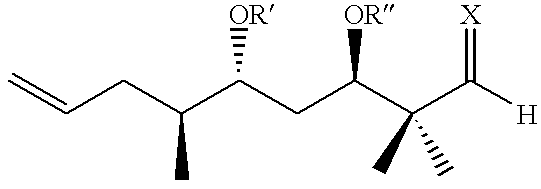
C=CCC(C(CC(C(C([H])=[X])(C)C)[OR])[OR])C
